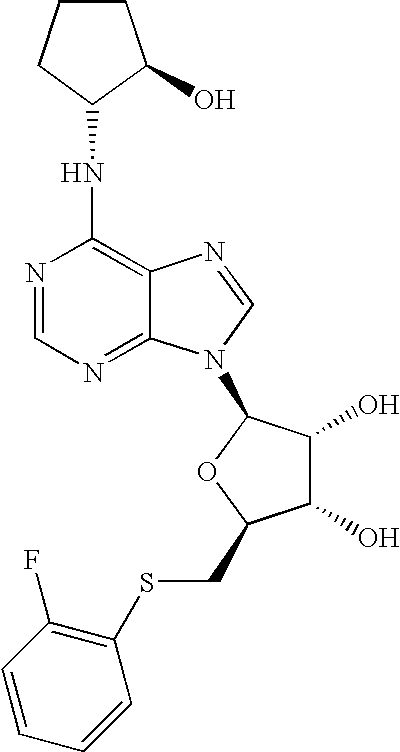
N1=CN=C2C(=C1NC1CCCC1O)N=CN2C1C(O)C(O)C(CSC2=C(F)C=CC=C2)O1
